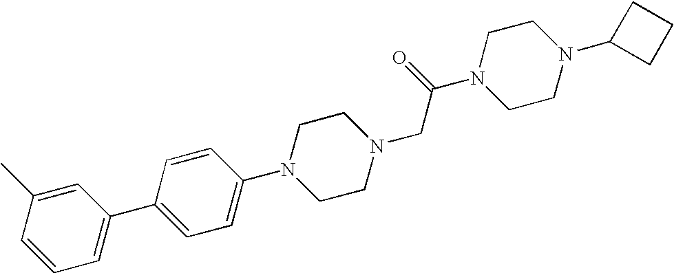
C1=CC=C(C2=CC=C(N3CCN(CC(N4CCN(C5CCC5)CC4)=O)CC3)C=C2)C=C1C
